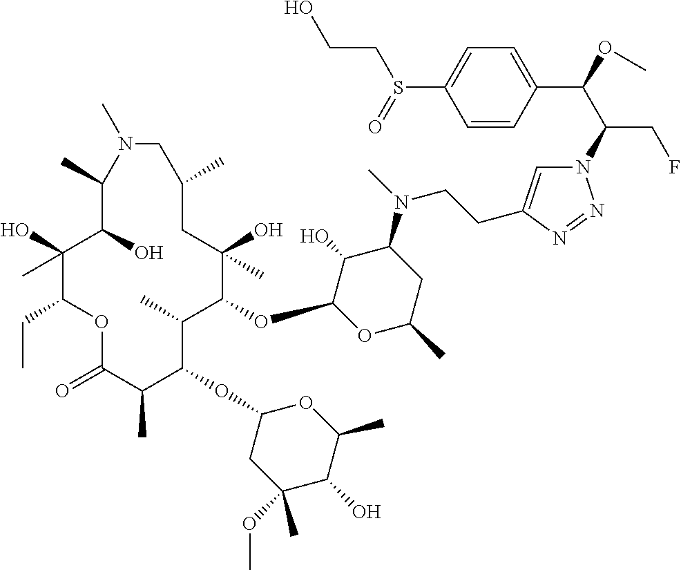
C1(O)(C)C(CC)OC(=O)C(C)C(OC2CC(OC)(C)C(O)C(C)O2)C(C)C(OC2OC(C)CC(N(C)CCC3=CN(C(C(OC)C4=CC=C(S(=O)CCO)C=C4)CF)N=N3)C2O)C(O)(C)CC(C)CN(C)C(C)C1O
